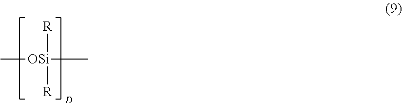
C[OSi]([R])([R])C
